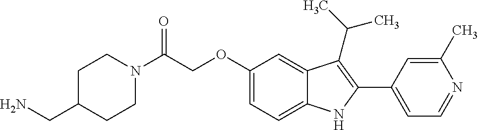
C(C(=O)N1CCC(CN)CC1)OC1=CC=C2C(=C1)C(C(C)C)=C(C1=CC=NC(C)=C1)N2
